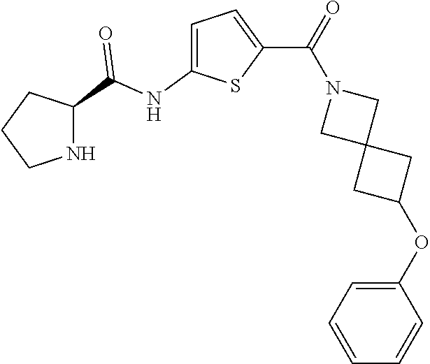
C1CNC(C(NC2=CC=C(C(=O)N3CC4(C3)CC(OC3=CC=CC=C3)C4)S2)=O)C1
